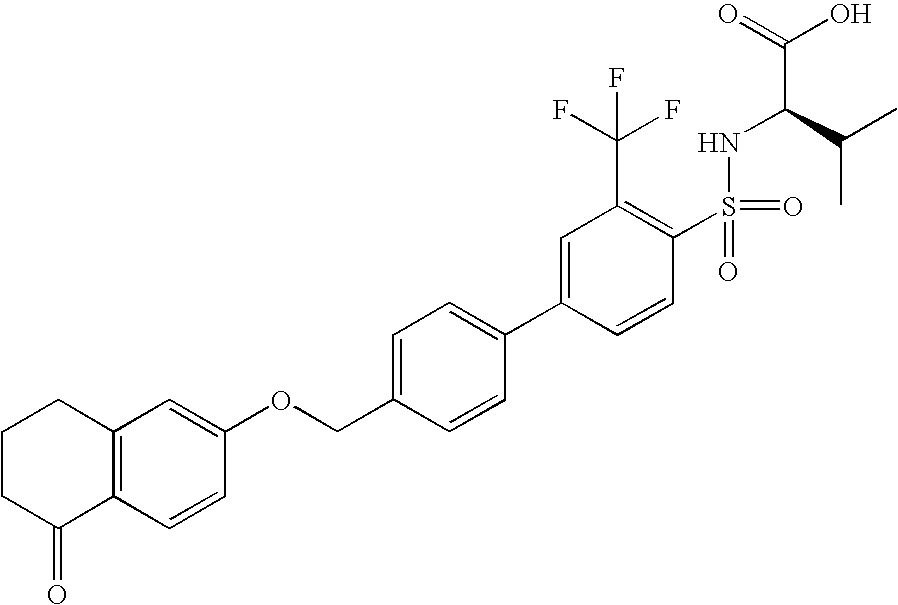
C12=C(C=C(OCC3=CC=C(C4=CC(C(F)(F)F)=C(S(=O)(=O)NC(C(=O)O)C(C)C)C=C4)C=C3)C=C1)CCCC2=O
